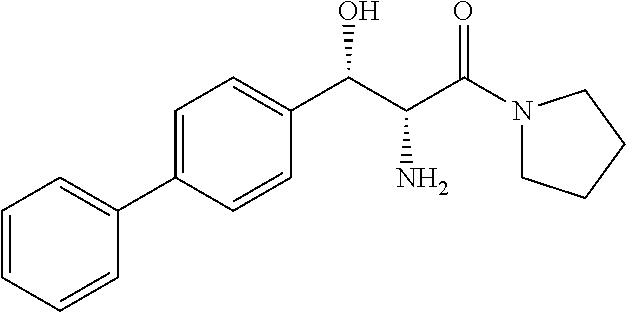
C1=C(C2=CC=CC=C2)C=CC(C(C(C(N2CCCC2)=O)N)O)=C1
